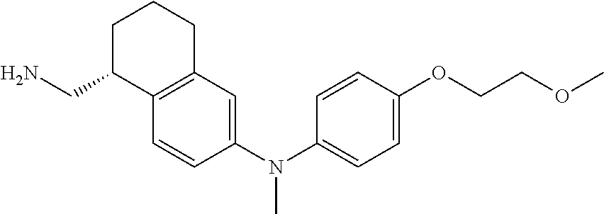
C1=CC(N(C2=CC=C(OCCOC)C=C2)C)=CC2=C1C(CN)CCC2
